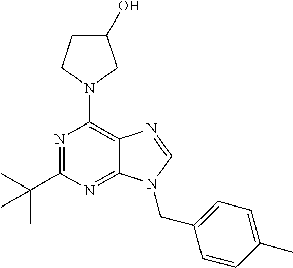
N1=C(C(C)(C)C)N=C2C(=C1N1CC(O)CC1)N=CN2CC1=CC=C(C)C=C1
